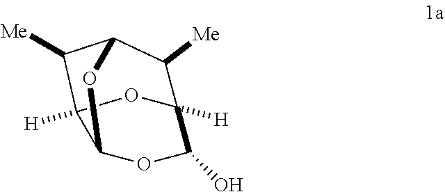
O1C2([H])C(O)OC3OC(C2[Me])C([Me])C13[H]
